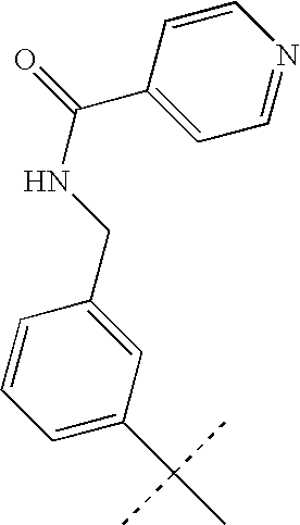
C1=C(C(C)(C)C)C=C(CNC(C2=CC=NC=C2)=O)C=C1
